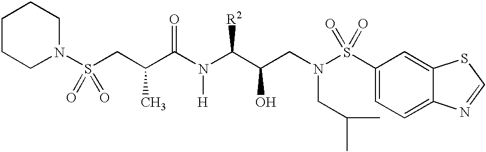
C1CCN(S(CC(C(N(C(C(CN(S(C2=CC=C3C(=C2)SC=N3)(=O)=O)CC(C)C)O)[R2])[H])=O)C)(=O)=O)CC1
